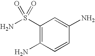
O=S(=O)(N)C1=C(N)C=CC(N)=C1
